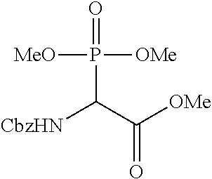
P(C(C([OMe])=O)[CbzHN])(=O)([MeO])[OMe]
